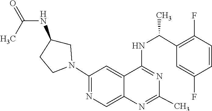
N1=C(NC(C2=C(F)C=CC(F)=C2)C)C2=CC(N3CC(NC(=O)C)CC3)=NC=C2N=C1C
